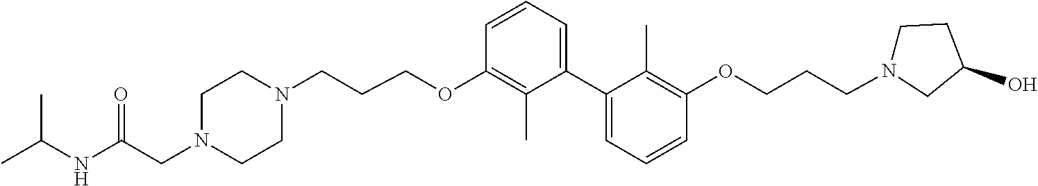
C1N(CC(NC(C)C)=O)CCN(CCCOC2=C(C)C(C3=CC=CC(OCCCN4CCC(O)C4)=C3C)=CC=C2)C1
